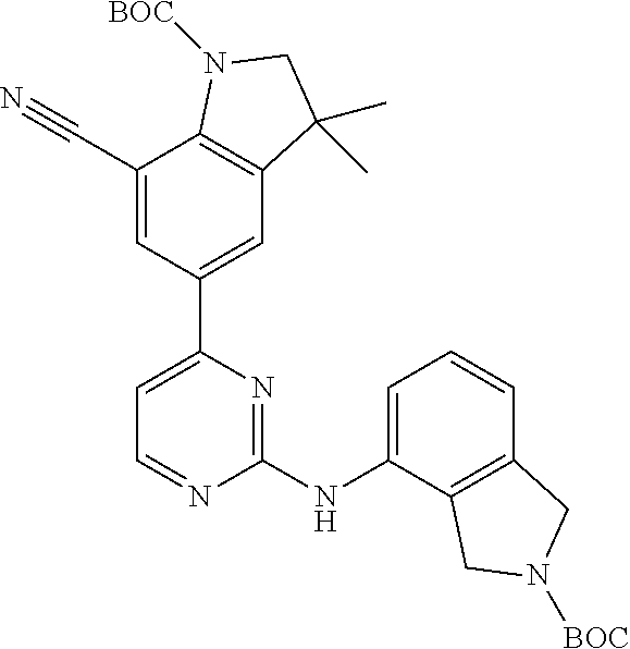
C1=C(C2=CC3=C(C(C#N)=C2)N([BOC])CC3(C)C)N=C(NC2=CC=CC3=C2CN([BOC])C3)N=C1
